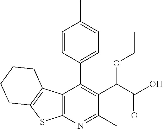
C12=C(N=C(C)C(C(C(O)=O)OCC)=C1C1=CC=C(C)C=C1)SC1=C2CCCC1
